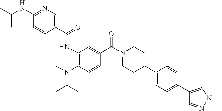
CC(C)N(C1=C(NC(C2=CN=C(NC(C)C)C=C2)=O)C=C(C(N2CCC(C3=CC=C(C4=CN(C)N=C4)C=C3)CC2)=O)C=C1)C
